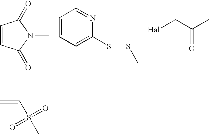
C1=CC(=O)N(C)C1=O.C1=CC=C(SSC)N=C1.[Hal]CC(C)=O.C=CS(C)(=O)=O
